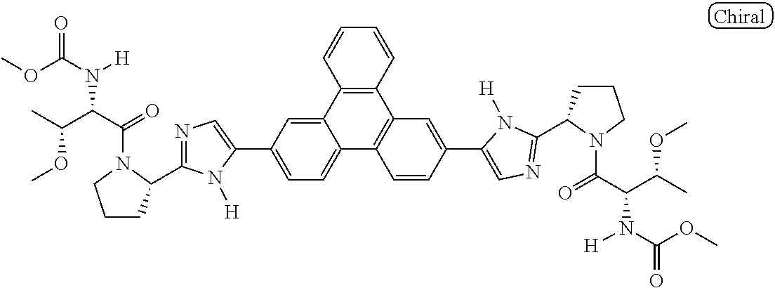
C1(C2=CC=C3C(=C2)C2=C(C4=C3C=CC(C3=CN=C(C5CCCN5C(=O)C(C(C)OC)N([H])C(OC)=O)N3[H])=C4)C=CC=C2)=CN=C(C2CCCN2C(C(C(C)OC)N(C(OC)=O)[H])=O)N1[H]
